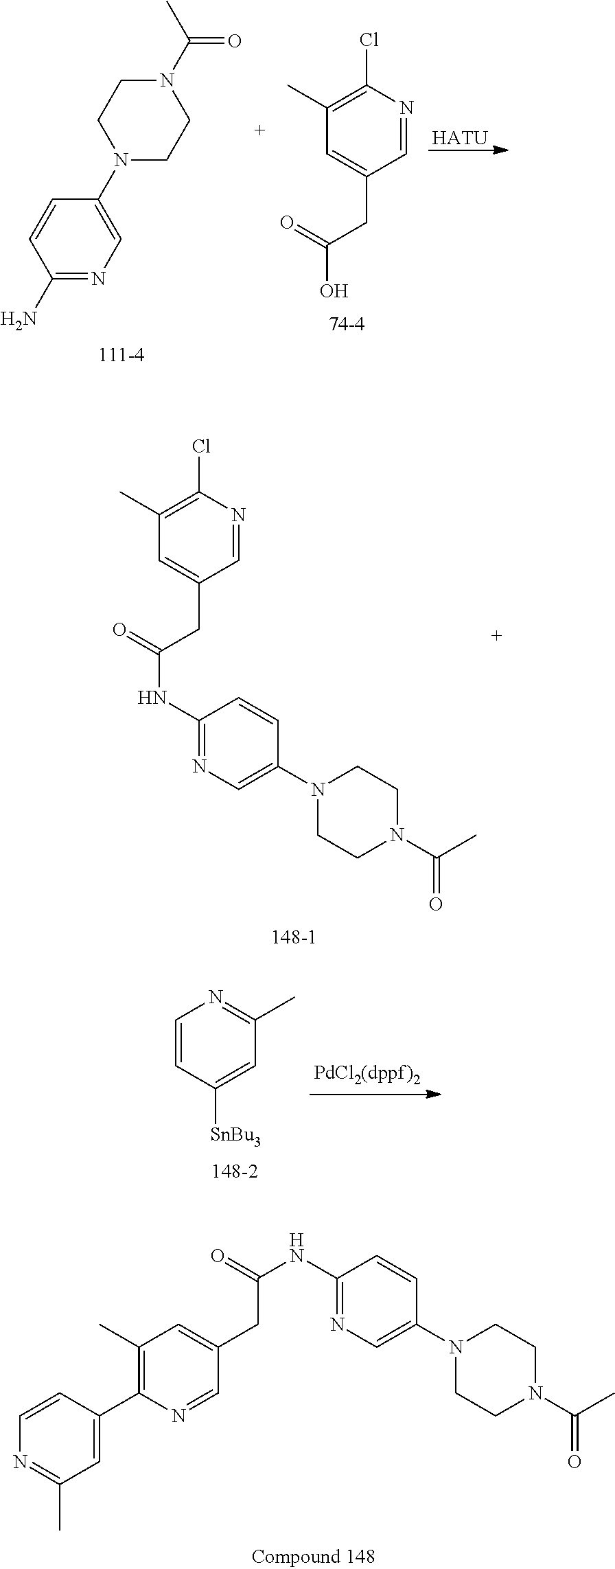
[HATU].N1(C(C)=O)CCN(C2=CN=C(N)C=C2)CC1.C1(C)=C(Cl)N=CC(CC(O)=O)=C1.C1(C)=C(Cl)N=CC(CC(NC2=NC=C(N3CCN(C(C)=O)CC3)C=C2)=O)=C1.C1=CC([SnBu3])=CC(C)=N1.C1(C)=C(C2=CC(C)=NC=C2)N=CC(CC(NC2=NC=C(N3CCN(C(C)=O)CC3)C=C2)=O)=C1
